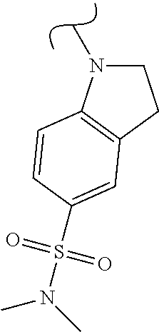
C1CC2=C(C=CC(S(N(C)C)(=O)=O)=C2)N1C
